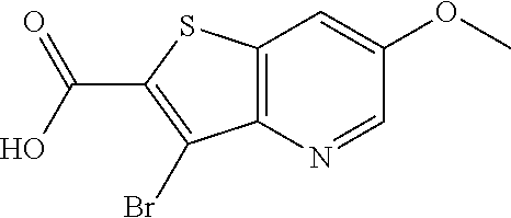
C12=C(N=CC(OC)=C1)C(Br)=C(C(O)=O)S2
